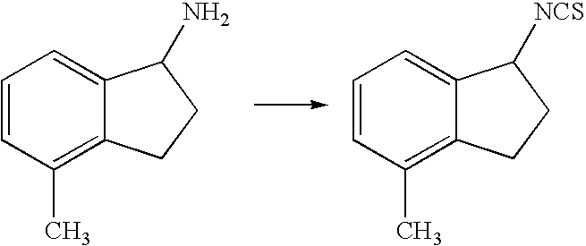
C1=CC(C)=C2C(=C1)C(N)CC2.C1=CC(C)=C2C(=C1)C([NCS])CC2
